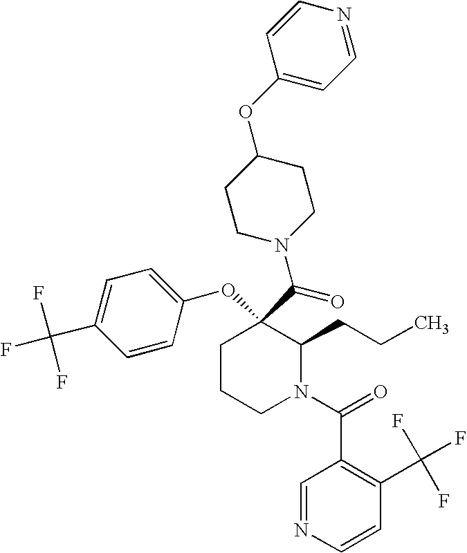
C1CCN(C(=O)C2=C(C(F)(F)F)C=CN=C2)C(CCC)C1(C(N1CCC(OC2=CC=NC=C2)CC1)=O)OC1=CC=C(C(F)(F)F)C=C1
